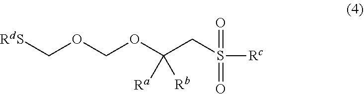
[RdS]COCOC(CS(=O)(=O)[Rc])([Ra])[Rb]
